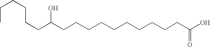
C(C)CCCCC(CCCCCCCCCCC(O)=O)O
